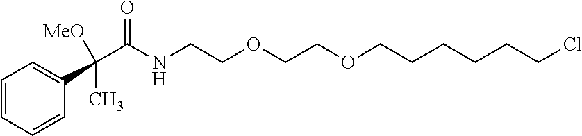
C1=CC=CC(C(C(NCCOCCOCCCCCCCl)=O)(C)[MeO])=C1
